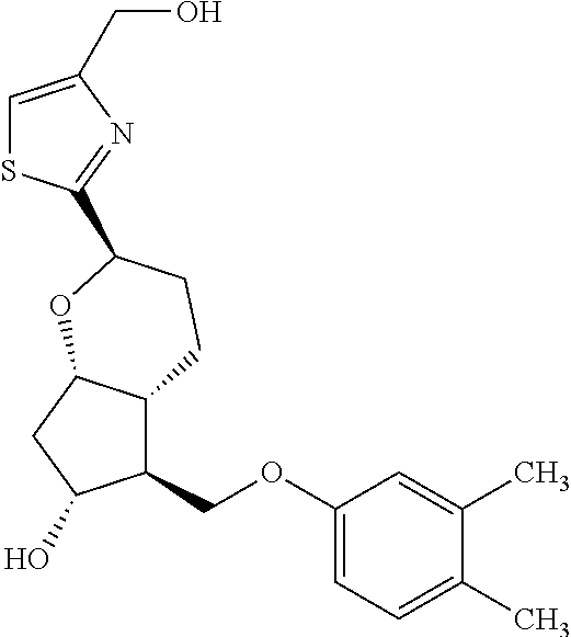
C1=C(CO)N=C(C2CCC3C(COC4=CC=C(C)C(C)=C4)C(O)CC3O2)S1
